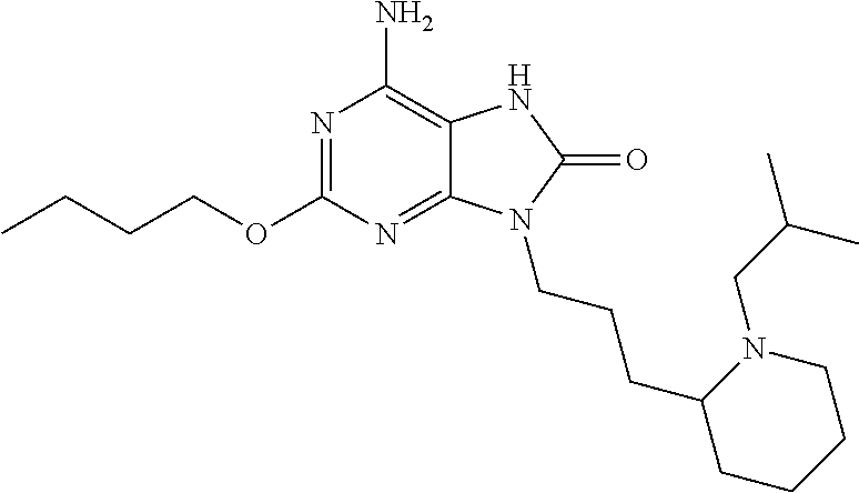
N1=C(OCCCC)N=C2C(=C1N)NC(=O)N2CCCC1CCCCN1CC(C)C
